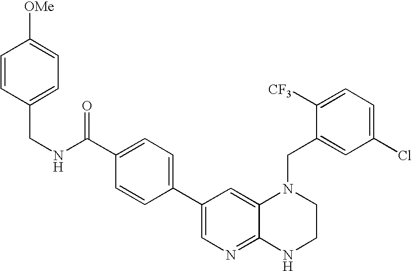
N(CC1=CC=C([OMe])C=C1)C(C1=CC=C(C2=CN=C3C(=C2)N(CC2=CC(Cl)=CC=C2[CF3])CCN3)C=C1)=O
